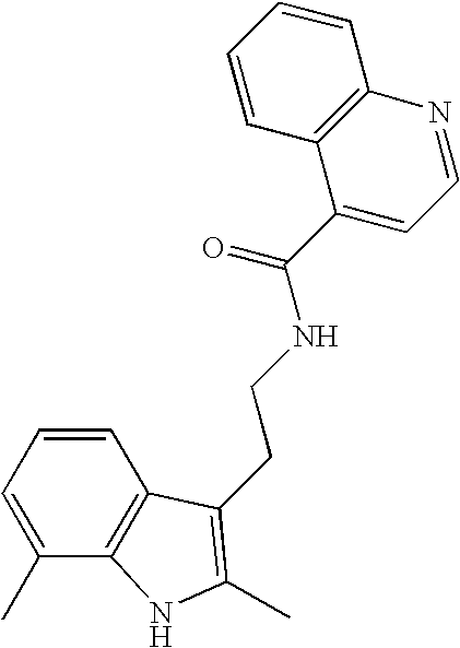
C1=CC=C(C)C2=C1C(CCNC(C1=CC=NC3=C1C=CC=C3)=O)=C(C)N2
